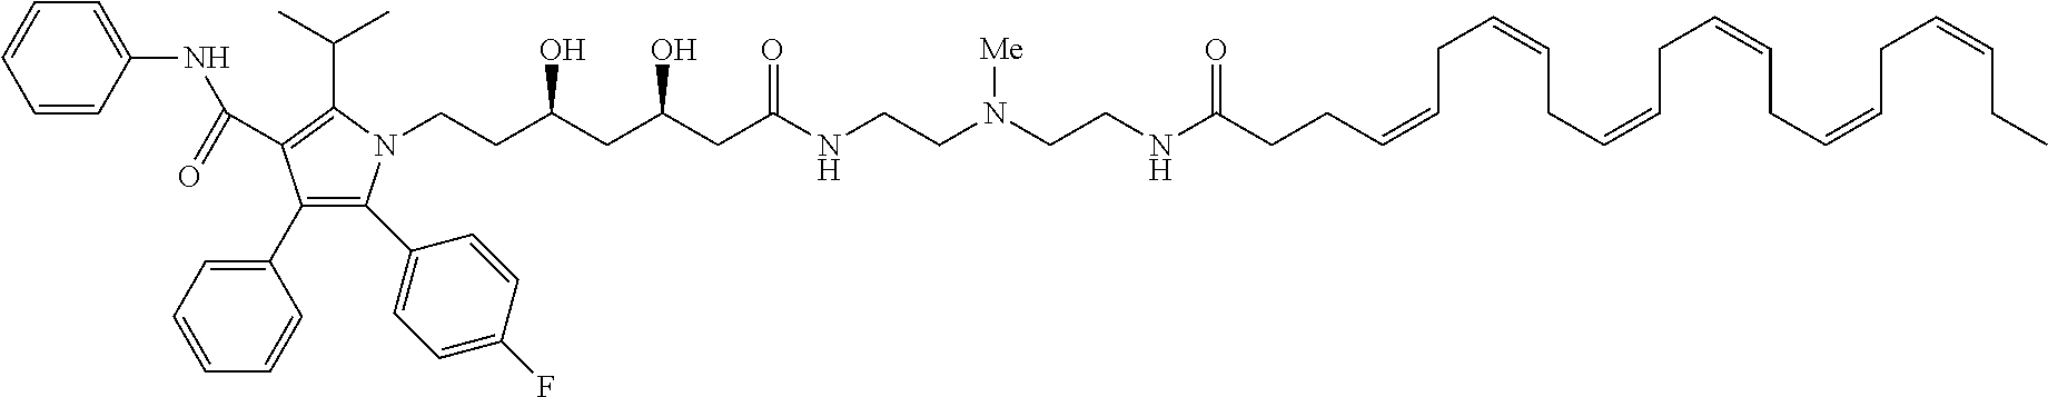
C1=CC(NC(=O)C2=C(C(C)C)N(CCC(CC(CC(NCCN(CCNC(CCC=CCC=CCC=CCC=CCC=CCC=CCC)=O)[Me])=O)O)O)C(C3=CC=C(F)C=C3)=C2C2=CC=CC=C2)=CC=C1
